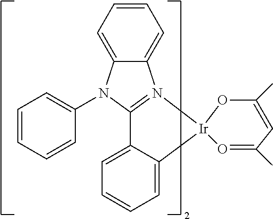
C12=N([Ir]3(C4=CC=CC=C14)O=C(C)C=C(C)O3)C1=CC=CC=C1N2C1=CC=CC=C1
